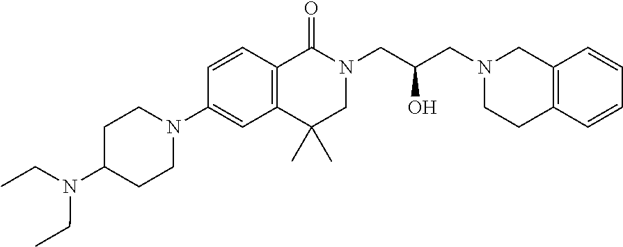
N1(C2=CC3=C(C=C2)C(=O)N(CC(CN2CCC4=C(C2)C=CC=C4)O)CC3(C)C)CCC(N(CC)CC)CC1
